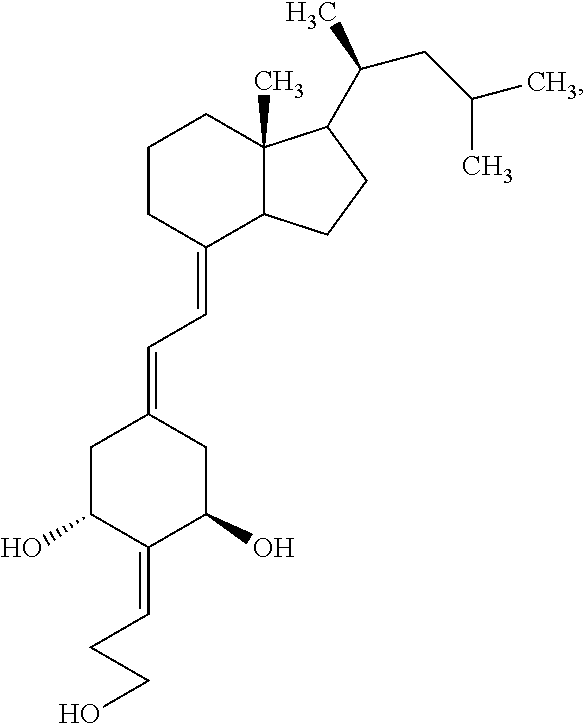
C1CC(=CC=C2CC(O)C(=CCCO)C(O)C2)C2C(C)(C1)C(C(C)CC(C)C)CC2
